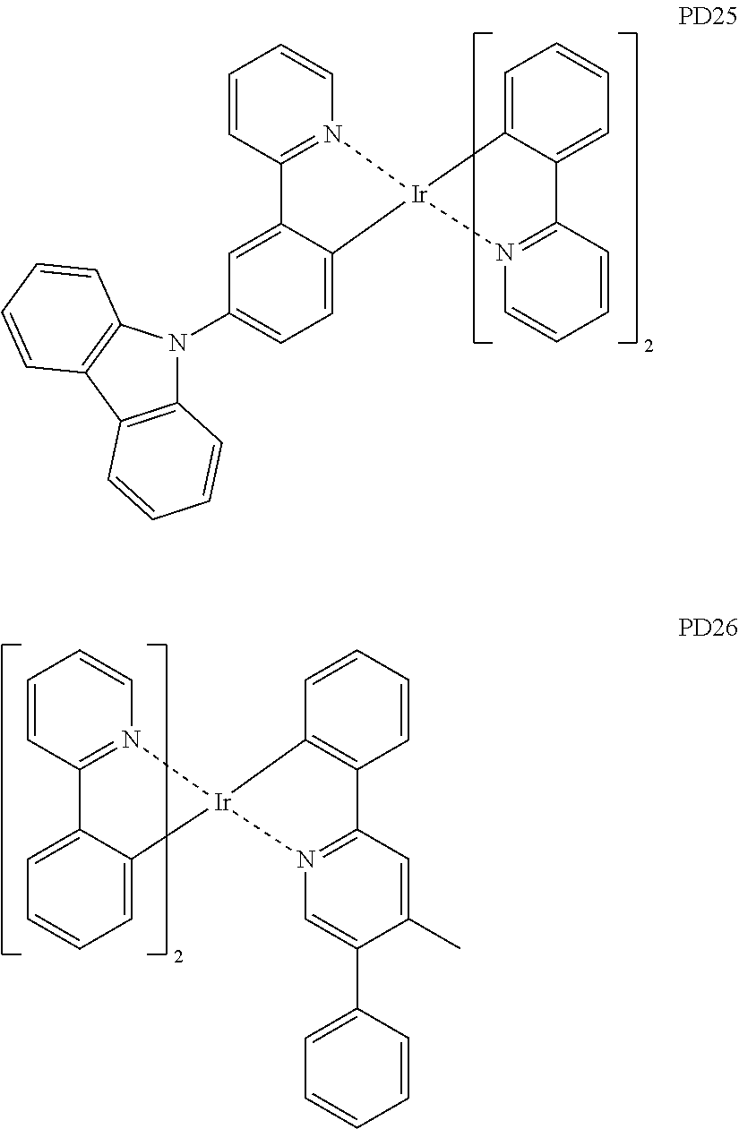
C1=CC2=N(C=C1)[Ir]1(C3=CC=CC=C23)C2=C(C=CC=C2)C2=N1C=C(C1=CC=CC=C1)C(C)=C2.C1=CC2=N(C=C1)[Ir]1(C3=CC=C(N4C5=C(C6=C4C=CC=C6)C=CC=C5)C=C23)C2=CC=CC=C2C2=N1C=CC=C2
